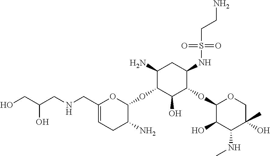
C1(CNCC(CO)O)=CCC(N)C(OC2C(O)C(OC3C(O)C(NC)C(O)(C)CO3)C(NS(CCN)(=O)=O)CC2N)O1
